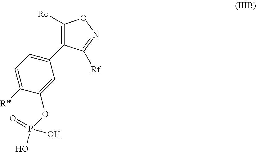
C1=C([Rw])C(OP(O)(=O)O)=CC(C2=C([Re])ON=C2[Rf])=C1
